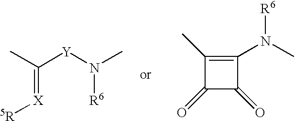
C(=[X][5R])(C)[Y]N(C)[R6].C1(C)=C(N([R6])C)C(=O)C1=O
